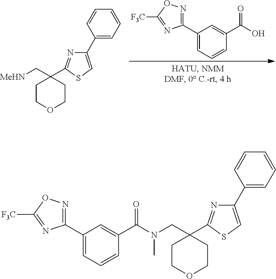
C1(C2=CC=CC(C(O)=O)=C2)=NOC([F3C])=N1.C1COCCC1(C[MeHN])C1=NC(C2=CC=CC=C2)=CS1.C1(C2=CC=CC(C(=O)N(CC3(C4=NC(C5=CC=CC=C5)=CS4)CCOCC3)C)=C2)=NOC([F3C])=N1
